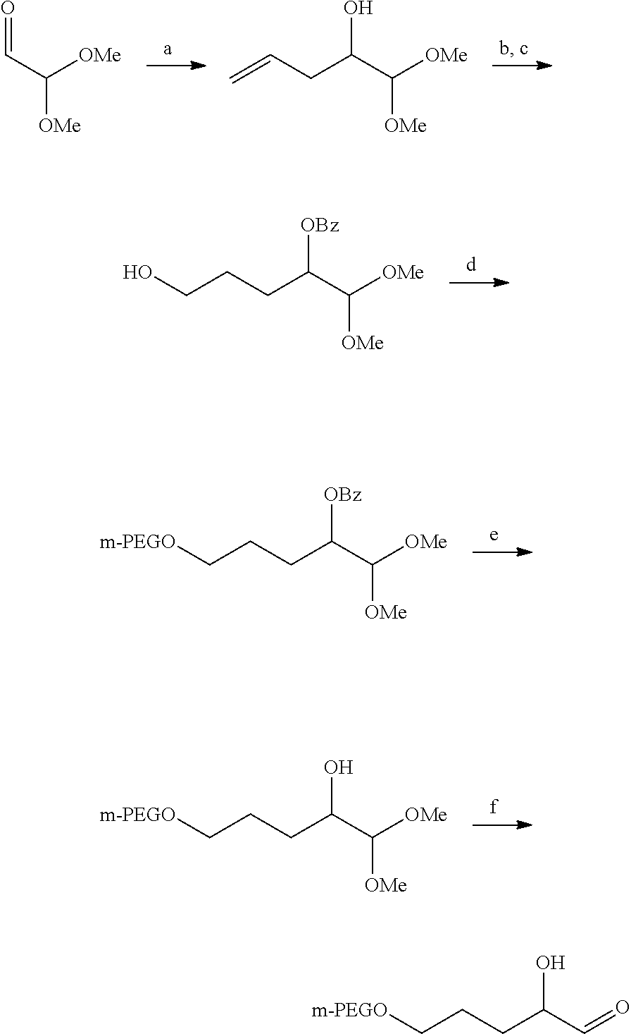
O=CC([OMe])[OMe].OC(C([OMe])[OMe])CC=C.[OBz]C(C([OMe])[OMe])CCCO.[OBz]C(C([OMe])[OMe])CCC[m-PEGO].OC(C([OMe])[OMe])CCC[m-PEGO].OC(C=O)CCC[m-PEGO]
